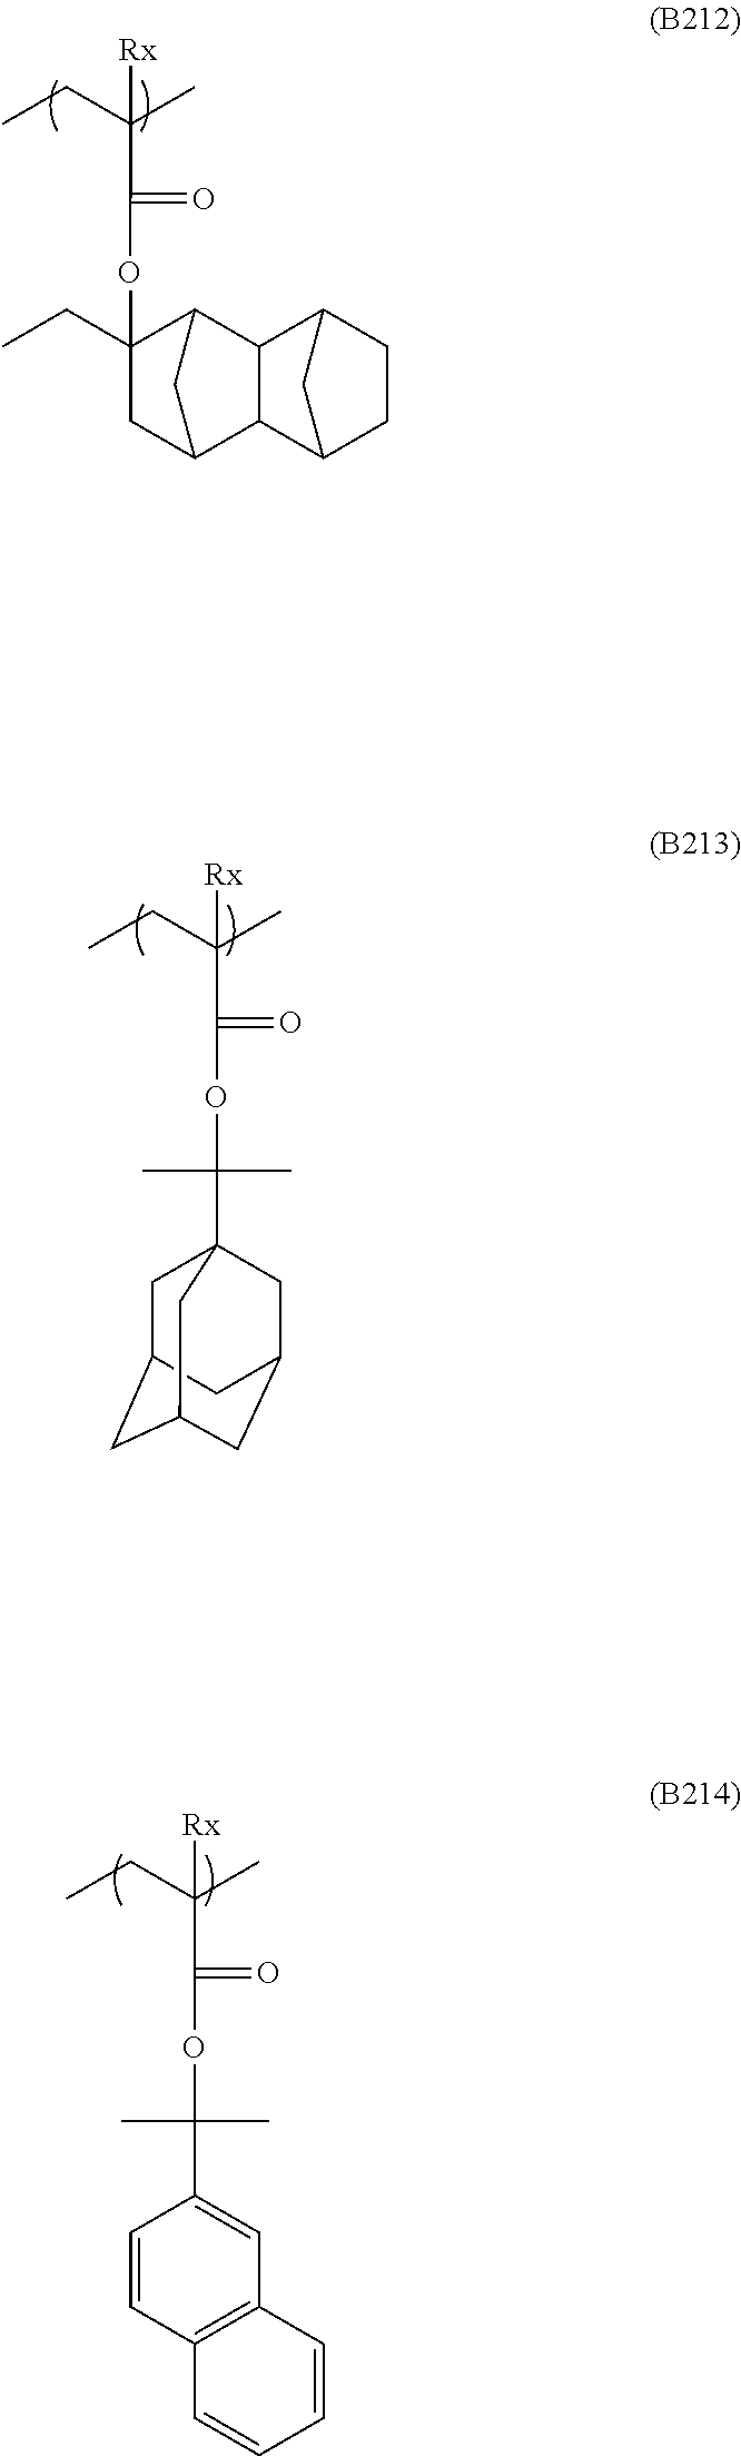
CCC(C)([Rx])C(OC1(CC)C2CC(C1)C1C2C2CCC1C2)=O.CCC(C)([Rx])C(OC(C1=CC2=C(C=C1)C=CC=C2)(C)C)=O.CCC(C)([Rx])C(OC(C)(C)C12CC3CC(CC(C1)C3)C2)=O
